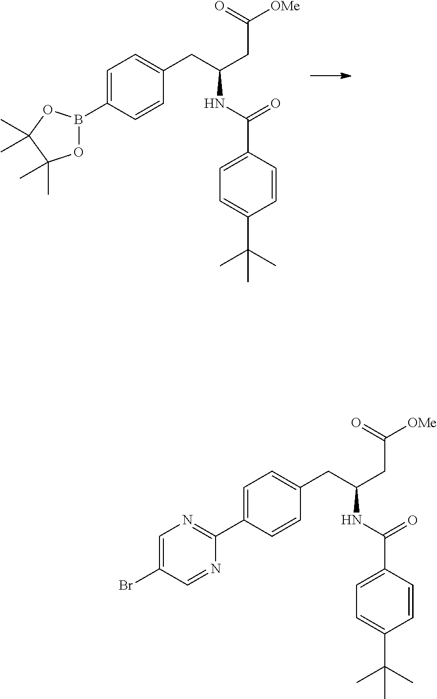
C1=C(B2OC(C)(C)C(C)(C)O2)C=CC(CC(CC([OMe])=O)NC(=O)C2=CC=C(C(C)(C)C)C=C2)=C1.C1=C(C2=NC=C(Br)C=N2)C=CC(CC(CC([OMe])=O)NC(=O)C2=CC=C(C(C)(C)C)C=C2)=C1
